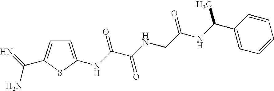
C1=C(NC(C(NCC(NC(C2=CC=CC=C2)C)=O)=O)=O)SC(C(=N)N)=C1
